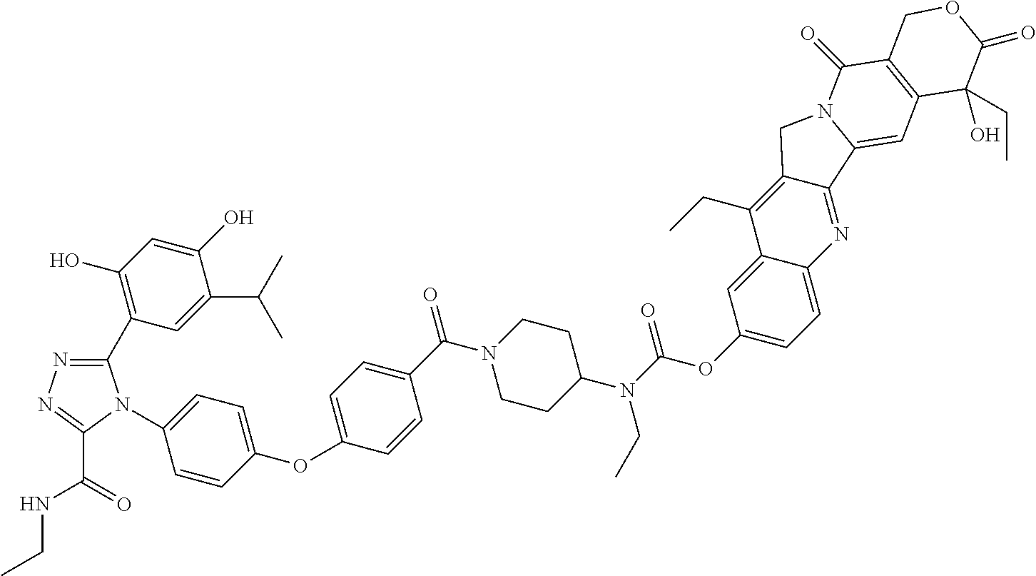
CCNC(=O)C1=NN=C(C2=C(O)C=C(O)C(C(C)C)=C2)N1C1=CC=C(OC2=CC=C(C(N3CCC(N(CC)C(=O)OC4=CC=C5C(=C4)C(CC)=C4C(=N5)C5=CC6=C(C(=O)N5C4)COC(=O)C6(CC)O)CC3)=O)C=C2)C=C1
